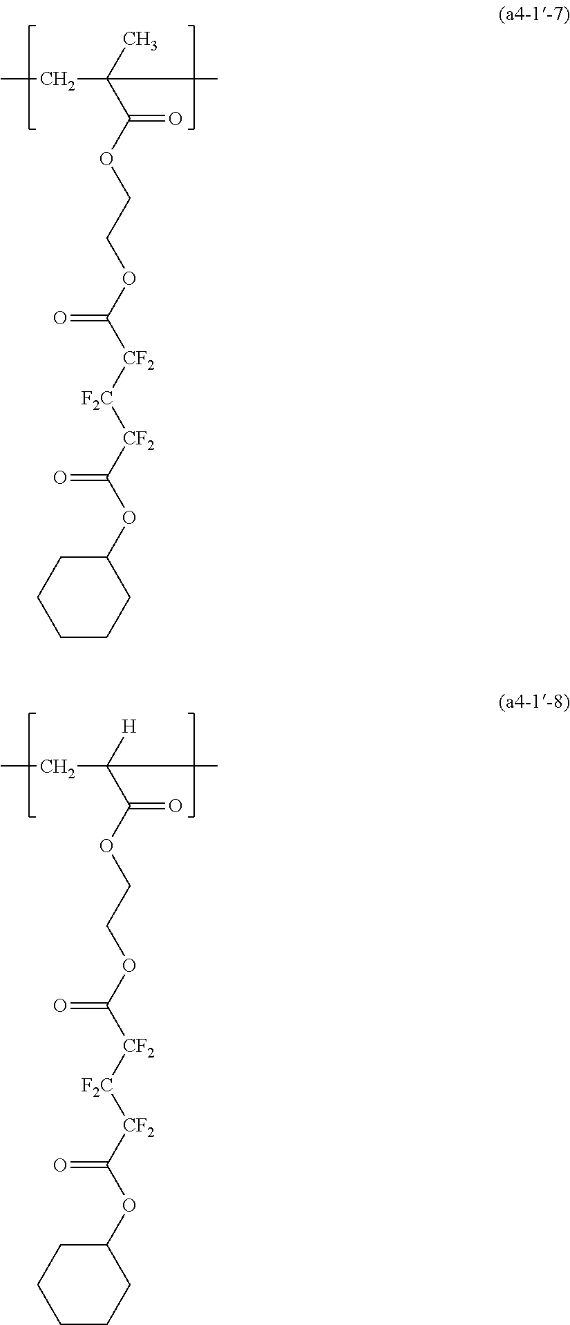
CCC(C(OCCOC([CF2][F2C][CF2]C(OC1CCCCC1)=O)=O)=O)(C)C.CCC(C(OCCOC([CF2][F2C][CF2]C(OC1CCCCC1)=O)=O)=O)([H])C
